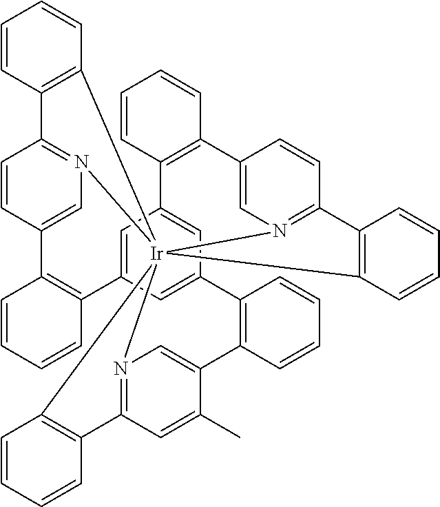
C1=CC2=C(C=C1)[Ir]1345N6=C2C=CC(=C6)C2=C(C=CC=C2)C2=CC(=CC(=C2)C2=C(C=CC=C2)C2=CN1=C(C=C2C)C1=C3C=CC=C1)C1=C(C=CC=C1)C1=CN4=C(C=C1)C1=C5C=CC=C1
